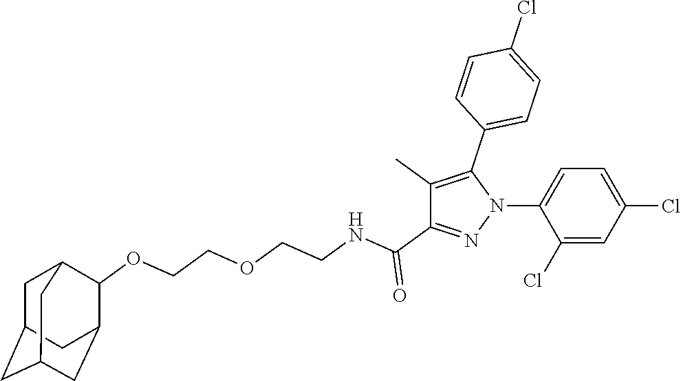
C1(Cl)=CC(Cl)=CC=C1N1N=C(C(NCCOCCOC2C3CC4CC(CC2C4)C3)=O)C(C)=C1C1=CC=C(Cl)C=C1
